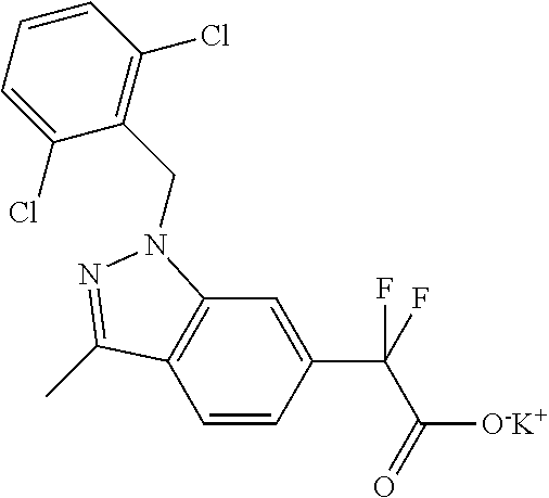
C1=CC(C(C([O-K+])=O)(F)F)=CC2=C1C(C)=NN2CC1=C(Cl)C=CC=C1Cl
